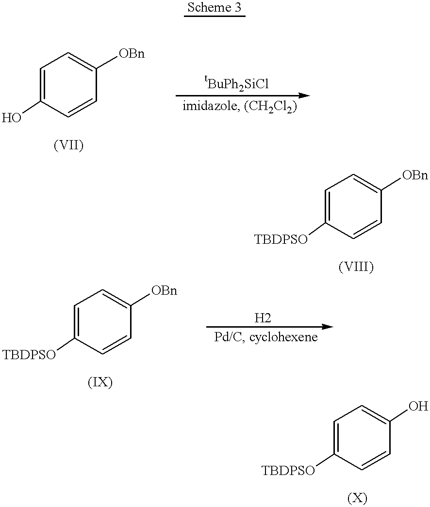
C1=C(O)C=CC([OBn])=C1.C1=C([TBDPSO])C=CC([OBn])=C1.C1=C([TBDPSO])C=CC([OBn])=C1.C1=C([TBDPSO])C=CC(O)=C1
